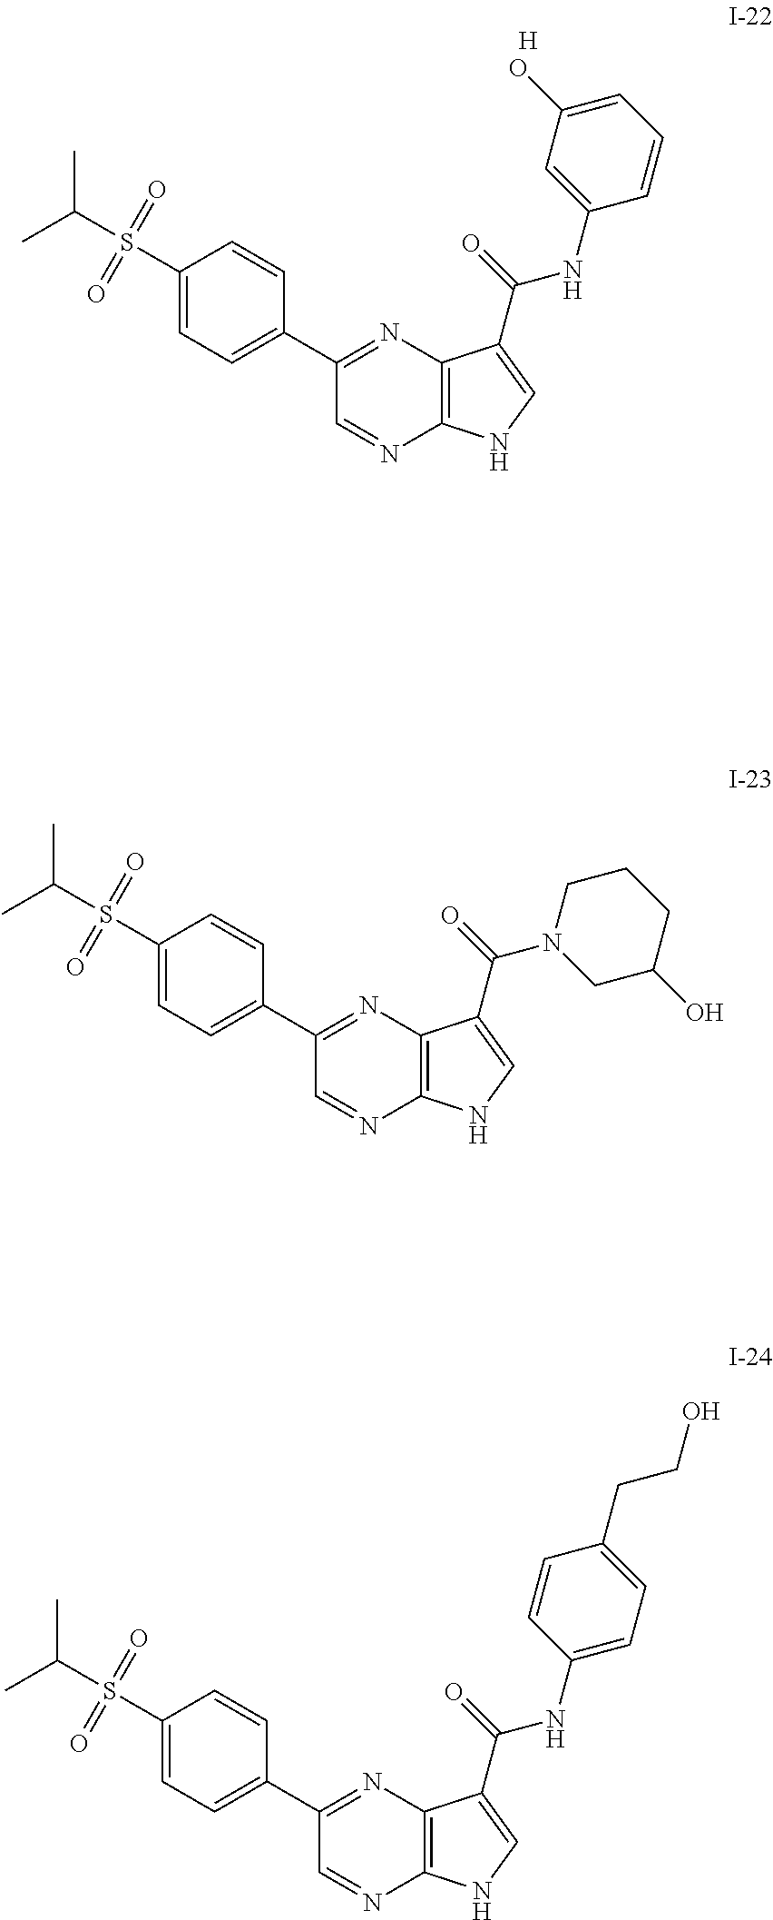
C1(S(C(C)C)(=O)=O)=CC=C(C2=NC3=C(N=C2)NC=C3C(=O)NC2=CC(O)=CC=C2)C=C1.[H].C1(S(C(C)C)(=O)=O)=CC=C(C2=NC3=C(N=C2)NC=C3C(=O)N2CCCC(O)C2)C=C1.C1(S(C(C)C)(=O)=O)=CC=C(C2=NC3=C(N=C2)NC=C3C(=O)NC2=CC=C(CCO)C=C2)C=C1
